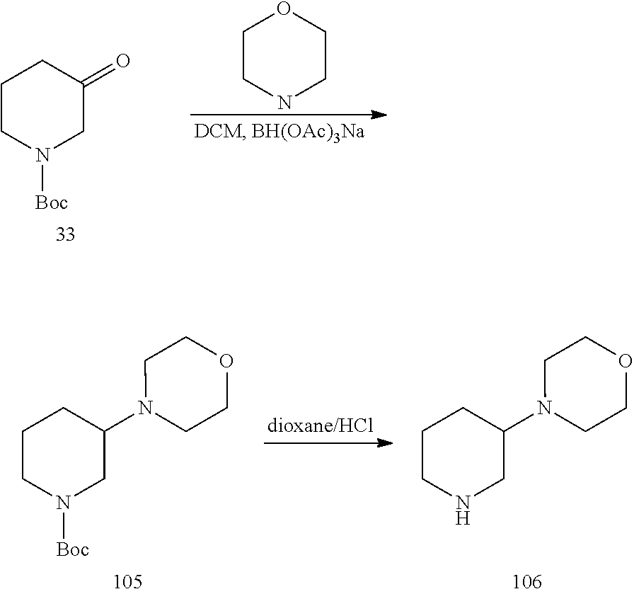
C1CN([Boc])CC(=O)C1.C1CNCCO1.C1CN([Boc])CC(N2CCOCC2)C1.C1CNCC(N2CCOCC2)C1
